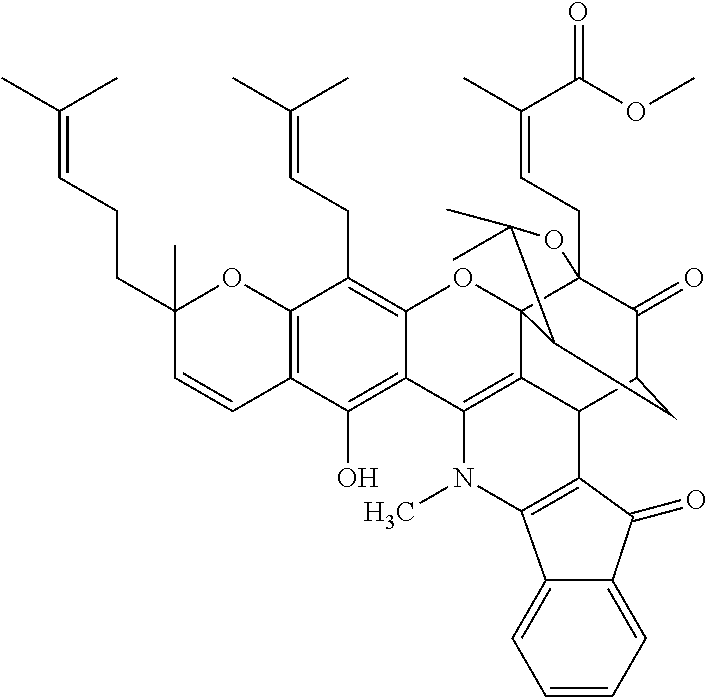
C12=C(C=CC(CCC=C(C)C)(C)O1)C(O)=C1C(=C2CC=C(C)C)OC23C4(CC=C(C)C(OC)=O)C(=O)C(CC2C(C)(C)O4)C2C3=C1N(C)C1=C2C(=O)C2=CC=CC=C21
